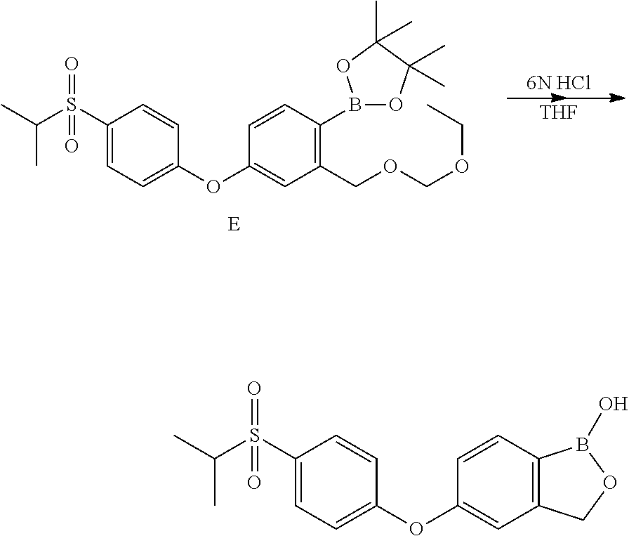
C1(S(C(C)C)(=O)=O)=CC=C(OC2=CC(COCOCC)=C(B3OC(C)(C)C(C)(C)O3)C=C2)C=C1.[E].[6N HCl].[THF].C1(S(C(C)C)(=O)=O)=CC=C(OC2=CC3=C(C=C2)B(O)OC3)C=C1
